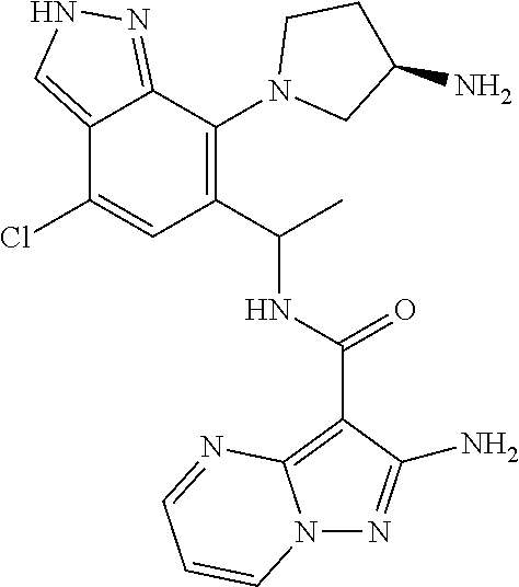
C12=CNN=C1C(N1CC(N)CC1)=C(C(C)NC(=O)C1=C3N(N=C1N)C=CC=N3)C=C2Cl
